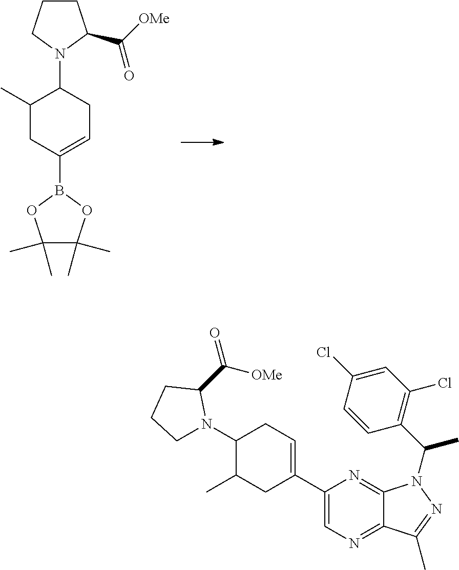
C1(C2=CCC(N3CCCC3C([OMe])=O)C(C)C2)=CN=C2C(=N1)N(C(C1=C(Cl)C=C(Cl)C=C1)C)N=C2C.C1(C)CC(B2OC(C)(C)C(C)(C)O2)=CCC1N1CCCC1C([OMe])=O
